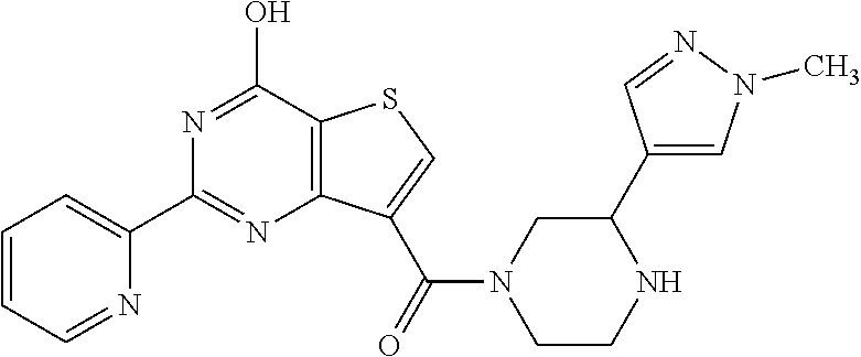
N1=C(O)C2=C(N=C1C1=CC=CC=N1)C(C(=O)N1CCNC(C3=CN(C)N=C3)C1)=CS2
